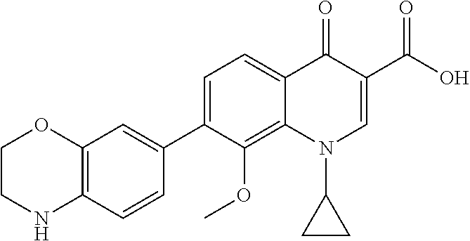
C1CNC2=C(O1)C=C(C1=CC=C3C(=C1OC)N(C1CC1)C=C(C(O)=O)C3=O)C=C2
